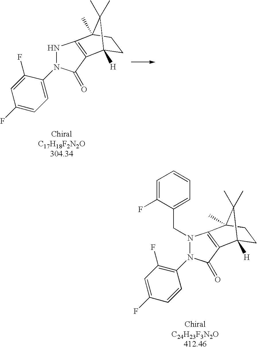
C1(F)=CC=C(N2NC3=C(C2=O)C2([H])CCC3(C)C2(C)C)C(F)=C1.C1=C(F)C=CC(N2N(CC3=CC=CC=C3F)C3=C(C2=O)C2([H])CCC3(C)C2(C)C)=C1F
